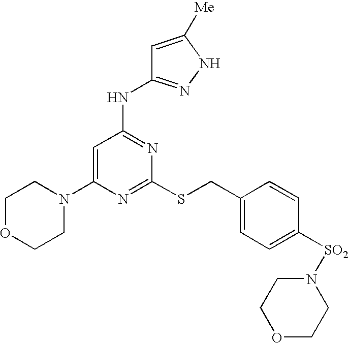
C1(N2CCOCC2)=CC(NC2=NNC([Me])=C2)=NC(SCC2=CC=C([SO2]N3CCOCC3)C=C2)=N1
